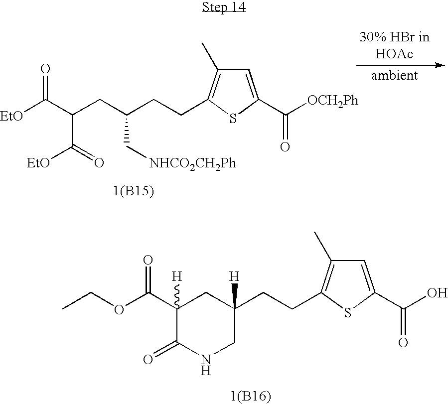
C1=C(C([OCH2Ph])=O)SC(CCC(CC(C([EtO])=O)C(=O)[EtO])C[NHCO2CH2Ph])=C1C.[1(B15)].C1=C(C(O)=O)SC(CCC2([H])CC(C(OCC)=O)([H])C(=O)NC2)=C1C.[1(B16)]
